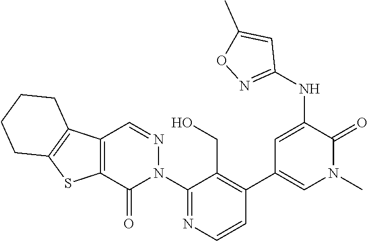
C1(N2N=CC3=C(C2=O)SC2=C3CCCC2)=NC=CC(C2=CN(C)C(=O)C(NC3=NOC(C)=C3)=C2)=C1CO
